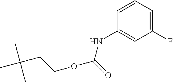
CC(CCOC(NC1=CC(F)=CC=C1)=O)(C)C
